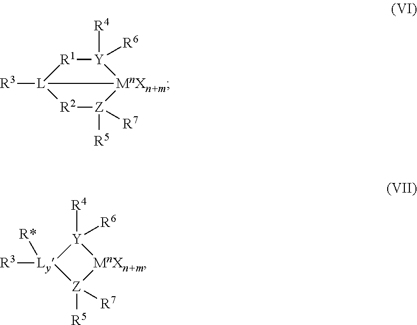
[R1]1[L]2([R3])[R2][Z]([R7])([R5])[MnXn+m]2[Y]1([R4])[R6].[Y]1([R4])([R6])[Ly]([R3])([R*])[Z]([R5])([R7])[MnXn+m]1
